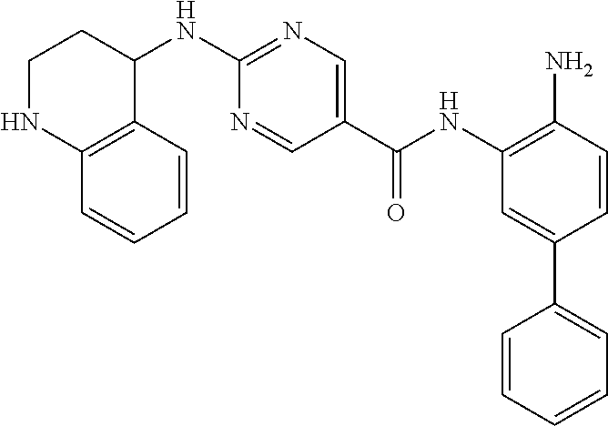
C1NC2=C(C=CC=C2)C(NC2=NC=C(C(NC3=C(N)C=CC(C4=CC=CC=C4)=C3)=O)C=N2)C1
